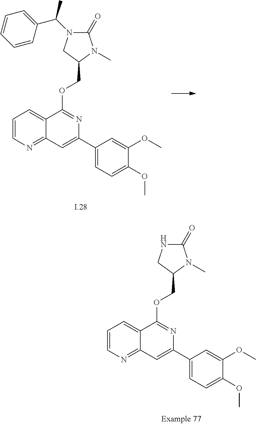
C1=CN=C2C(=C1)C(OCC1CNC(=O)N1C)=NC(C1=CC=C(OC)C(OC)=C1)=C2.C1=CN=C2C(=C1)C(OCC1CN(C(C3=CC=CC=C3)C)C(=O)N1C)=NC(C1=CC=C(OC)C(OC)=C1)=C2
